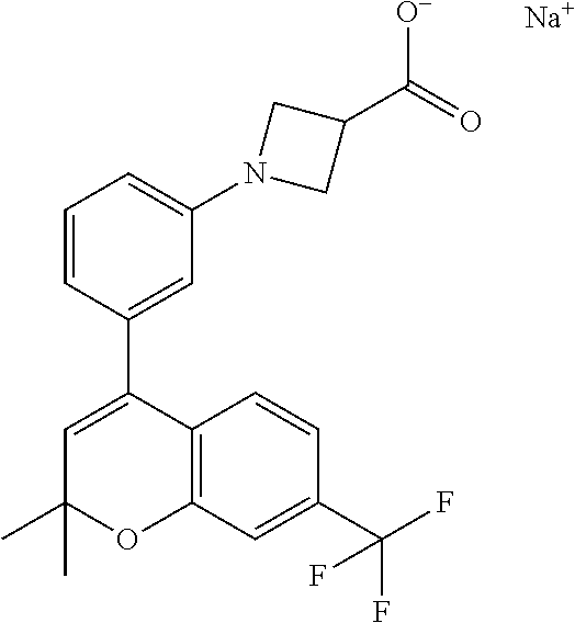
C1(C)(C)C=C(C2=CC(N3CC(C(=O)[O-])C3)=CC=C2)C2=C(O1)C=C(C(F)(F)F)C=C2.[Na]
